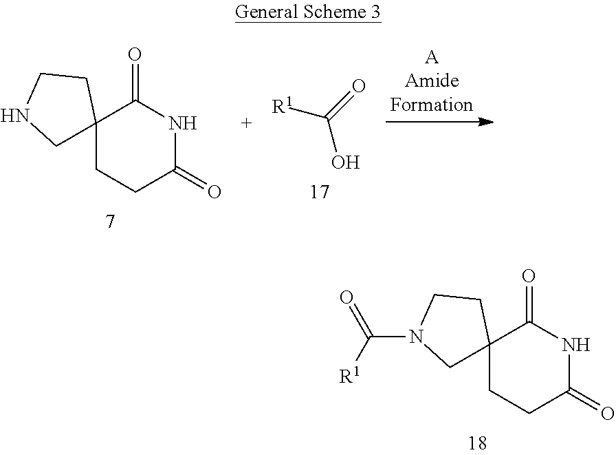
C1C2(CCN1C([R1])=O)CCC(=O)NC2=O.C1C2(CCN1)CCC(=O)NC2=O.C(O)(=O)[R1]
